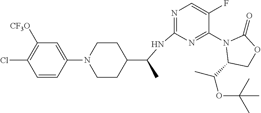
C1CN(C2=CC([CF3O])=C(Cl)C=C2)CCC1C(C)NC1=NC=C(F)C(N2C(C(C)OC(C)(C)C)COC2=O)=N1
